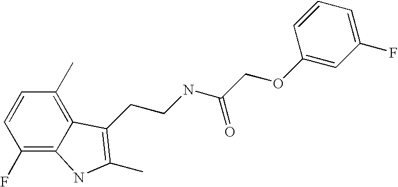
C1(F)=C2C(=C(C)C=C1)C(CCNC(COC1=CC(F)=CC=C1)=O)=C(C)N2
